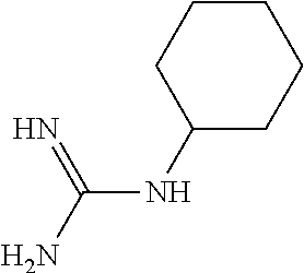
C(NC1CCCCC1)(N)=N
